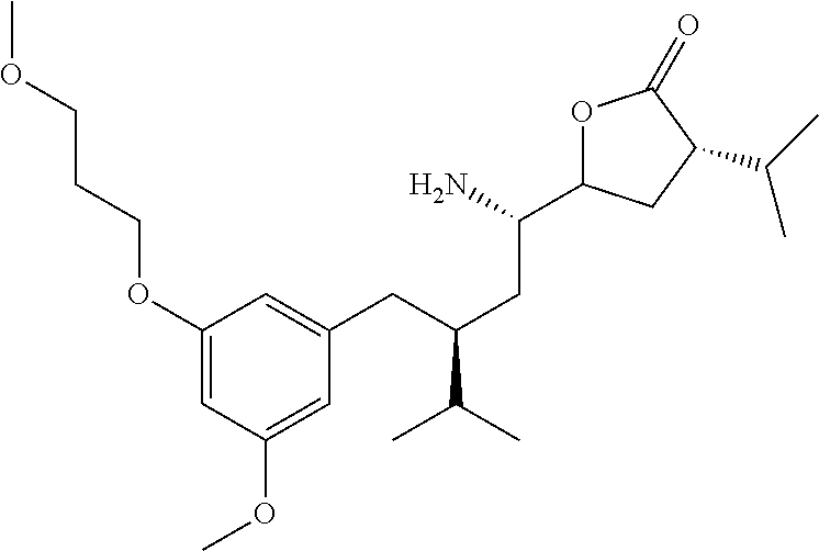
C1(OCCCOC)=CC(OC)=CC(CC(CC(C2OC(=O)C(C(C)C)C2)N)C(C)C)=C1
